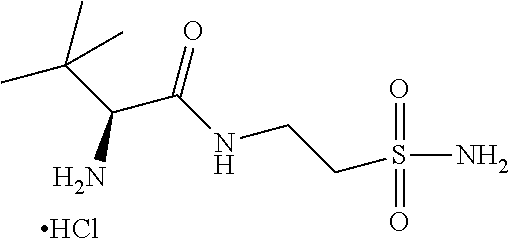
Cl.CC(C(C(NCCS(N)(=O)=O)=O)N)(C)C
